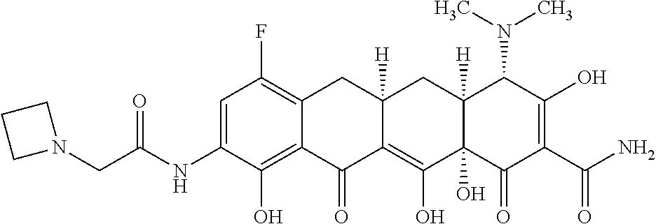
C1=C(NC(CN2CCC2)=O)C(O)=C2C(=C1F)CC1([H])C(=C(O)C3(O)C([H])(C1)C(N(C)C)C(O)=C(C(N)=O)C3=O)C2=O
